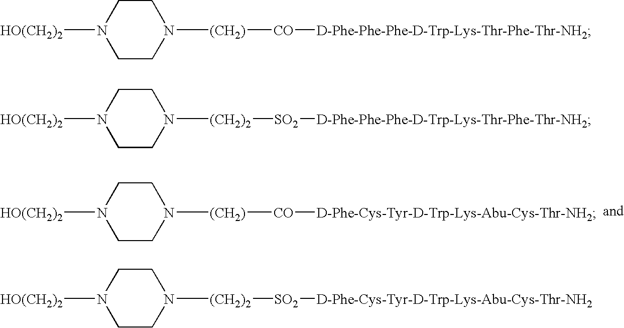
C1N([(CH2)][CO][D-Phe-Cys-Tyr-D-Trp-Lys-Abu-Cys-Thr-NH2])CCN([HO(CH2)2])C1.C1N([(CH2)2][SO2][D-Phe-Cys-Tyr-D-Trp-Lys-Abu-Cys-Thr-NH2])CCN([HO(CH2)2])C1.C1N([(CH2)][CO][D-Phe-Phe-Phe-D-Trp-Lys-Thr-Phe-Thr-NH2])CCN([HO(CH2)2])C1.C1N([(CH2)2][SO2][D-Phe-Phe-Phe-D-Trp-Lys-Thr-Phe-Thr-NH2])CCN([HO(CH2)2])C1
